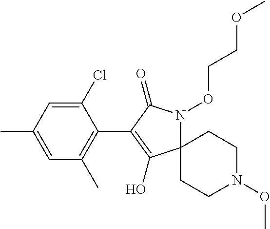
C1(Cl)=CC(C)=CC(C)=C1C1=C(O)C2(N(OCCOC)C1=O)CCN(OC)CC2
